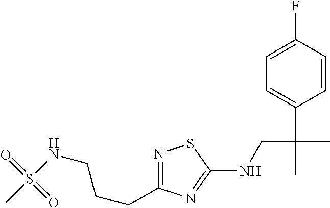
N1=C(CCCNS(C)(=O)=O)N=C(NCC(C)(C2=CC=C(F)C=C2)C)S1
